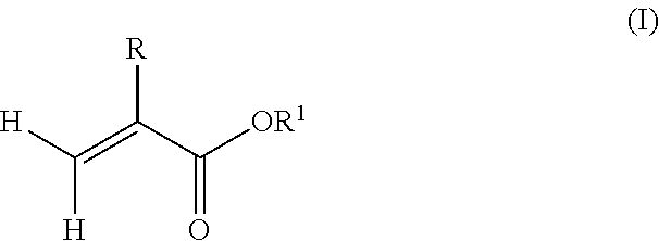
C([H])([H])=C(C([OR1])=O)[R]
